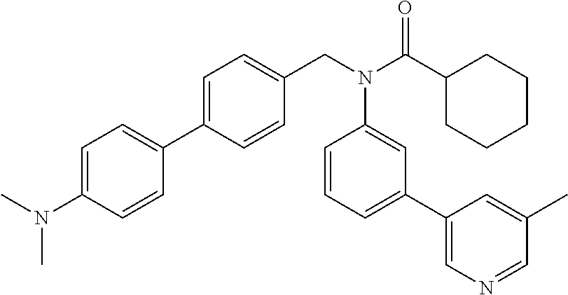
C1=C(C2=CC=C(N(C)C)C=C2)C=CC(CN(C(C2CCCCC2)=O)C2=CC(C3=CN=CC(C)=C3)=CC=C2)=C1
